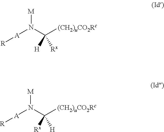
[A](N(C([(CH2)uCO2Rc])([H])[Rx])[M])[R].[A](N(C([(CH2)uCO2Rc])([Rx])[H])[M])[R]
